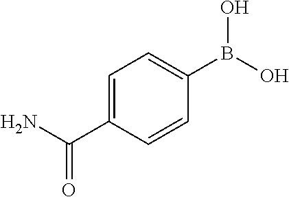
C1=C(C(N)=O)C=CC(B(O)O)=C1
